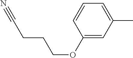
C1(OCCCC#N)=CC(C)=CC=C1
